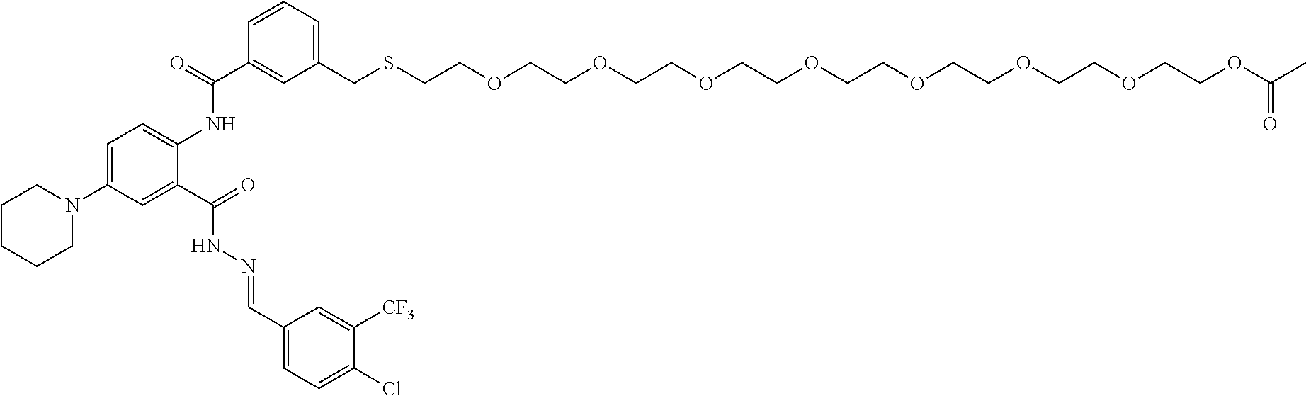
C1=C(N2CCCCC2)C=C(C(=O)NN=CC2=CC=C(Cl)C([CF3])=C2)C(NC(C2=CC(CSCCOCCOCCOCCOCCOCCOCCOCCOC(C)=O)=CC=C2)=O)=C1
